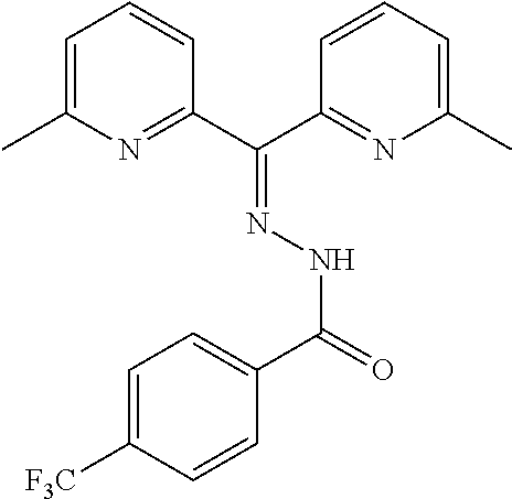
C1=C(C)N=C(C(C2=NC(C)=CC=C2)=NNC(=O)C2=CC=C([F3C])C=C2)C=C1
